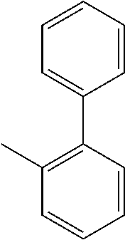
C1=CC=CC=C1C1=C(C)C=CC=C1
